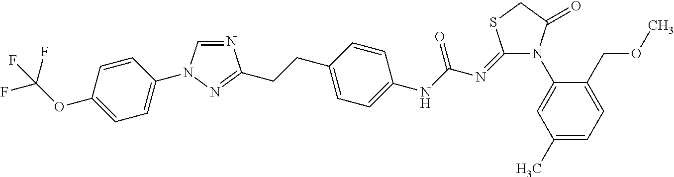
N1=CN(C2=CC=C(OC(F)(F)F)C=C2)N=C1CCC1=CC=C(NC(=O)N=C2N(C3=CC(C)=CC=C3COC)C(=O)CS2)C=C1
